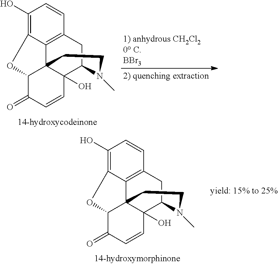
C1(O)=C2C3=C(C=C1)CC1C4(O)C3(C(C(=O)C=C4)O2)CCN1C.C1(O)=C2C3=C(C=C1)CC1C4(O)C3(C(C(=O)C=C4)O2)CCN1C
